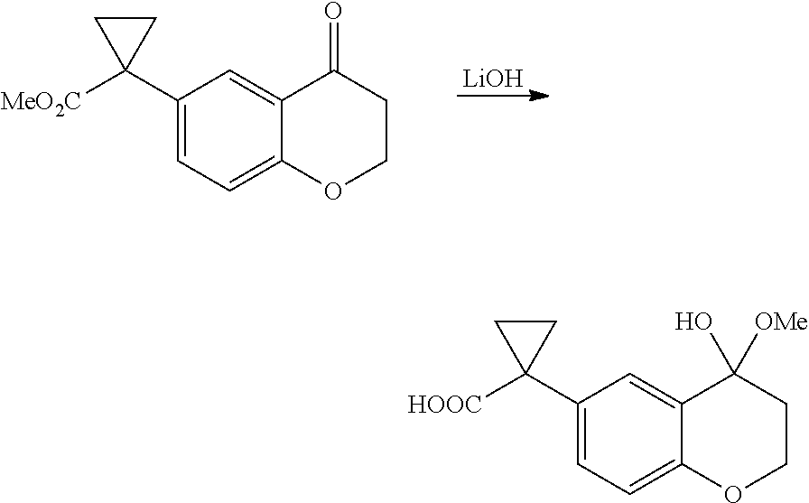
[LiOH].C1(C2([MeO2C])CC2)=CC=C2C(=C1)C(=O)CCO2.C1(C2([HOOC])CC2)=CC=C2C(=C1)C(O)([OMe])CCO2
